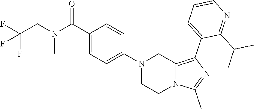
N1(C2=CC=C(C(N(CC(F)(F)F)C)=O)C=C2)CCN2C(=C(C3=CC=CN=C3C(C)C)N=C2C)C1
